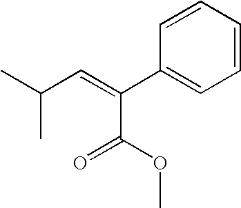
C(C=C(C1=CC=CC=C1)C(OC)=O)(C)C
